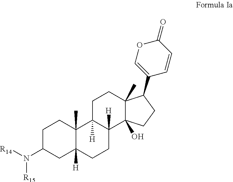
C1C(N([R14])[R15])CC2([H])C(C)(C1)C1([H])C([H])(CC2)C2(O)C(C)(CC1)C(C1=COC(=O)C=C1)CC2
